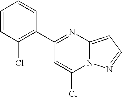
C1=CC(Cl)=C(C2=NC3=CC=NN3C(Cl)=C2)C=C1
